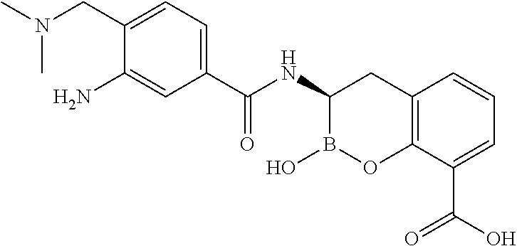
C1(NC(=O)C2=CC=C(CN(C)C)C(N)=C2)B(O)OC2=C(C1)C=CC=C2C(O)=O
